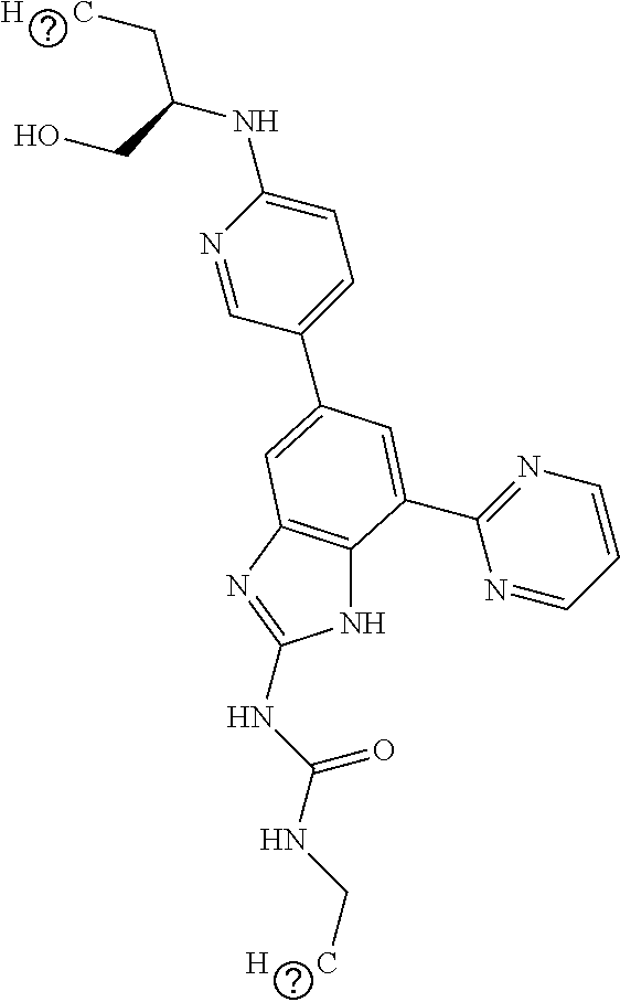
N1=CC(C2=CC3=C(NC(NC(NC[H      C])=O)=N3)C(C3=NC=CC=N3)=C2)=CC=C1NC(C[H      C])CO
